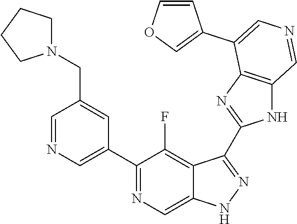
C1(C2=CN=CC(CN3CCCC3)=C2)=NC=C2C(=C1F)C(C1=NC3=C(N1)C=NC=C3C1=COC=C1)=NN2
